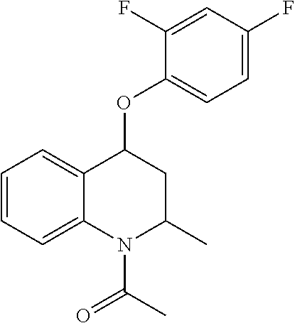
C1=CC=C2C(=C1)C(OC1=CC=C(F)C=C1F)CC(C)N2C(C)=O
